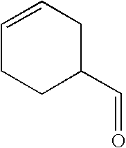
C1=CCC(C=O)CC1
